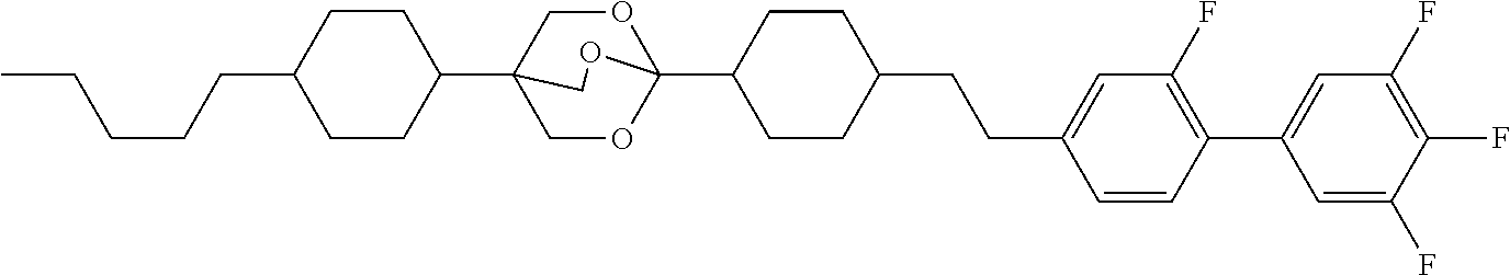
C(CCC1CCC(C23COC(C4CCC(CCC5=CC(F)=C(C6=CC(F)=C(F)C(F)=C6)C=C5)CC4)(OC2)OC3)CC1)CC
